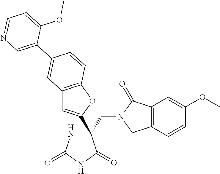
C(C1(C2=CC3=C(O2)C=CC(C2=CN=CC=C2OC)=C3)NC(=O)NC1=O)N1CC2=C(C1=O)C=C(OC)C=C2
